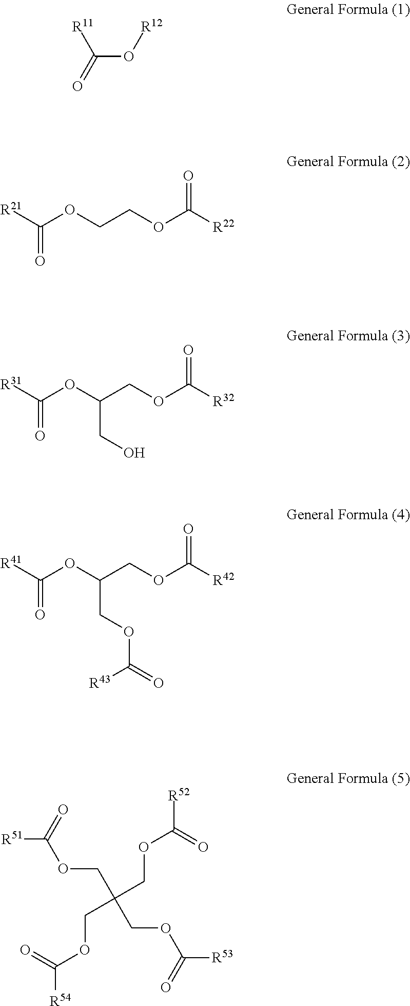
C(O[R12])(=O)[R11].[R21]C(OCCOC([R22])=O)=O.[R31]C(OC(COC([R32])=O)CO)=O.[R41]C(OC(COC([R42])=O)COC([R43])=O)=O.[R51]C(OCC(COC(=O)[R53])(COC(=O)[R54])COC(=O)[R52])=O
